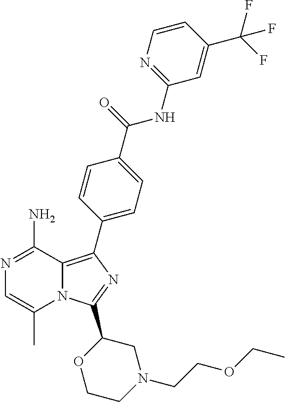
N1=C(N)C2=C(C3=CC=C(C(=O)NC4=NC=CC(C(F)(F)F)=C4)C=C3)N=C(C3OCCN(CCOCC)C3)N2C(C)=C1
